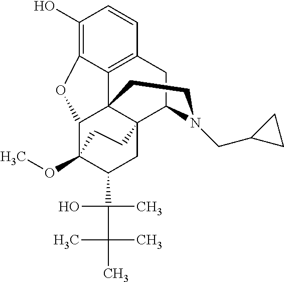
C1(O)=C2C3=C(C=C1)CC1C45C3(C(C(OC)(C(C(O)(C)C(C)(C)C)C4)CC5)O2)CCN1CC1CC1
